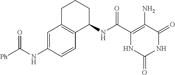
C(C1=C(N)C(=O)NC(=O)N1)(=O)NC1CCCC2=C1C=CC(NC([Ph])=O)=C2
